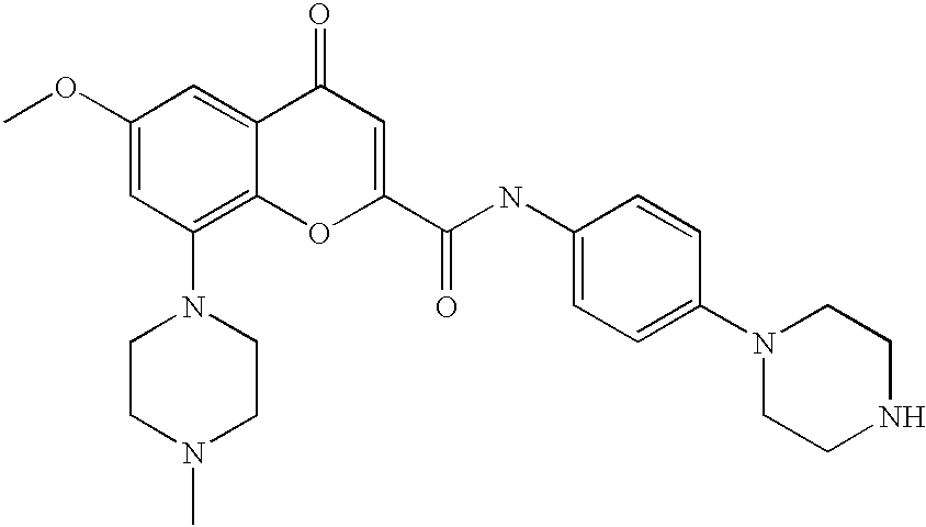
C1(OC)=CC(N2CCN(C)CC2)=C2C(=C1)C(=O)C=C(C(NC1=CC=C(N3CCNCC3)C=C1)=O)O2
